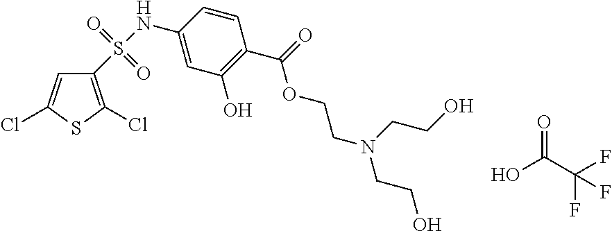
C1(S(NC2=CC(O)=C(C(=O)OCCN(CCO)CCO)C=C2)(=O)=O)=C(Cl)SC(Cl)=C1.O=C(C(F)(F)F)O
